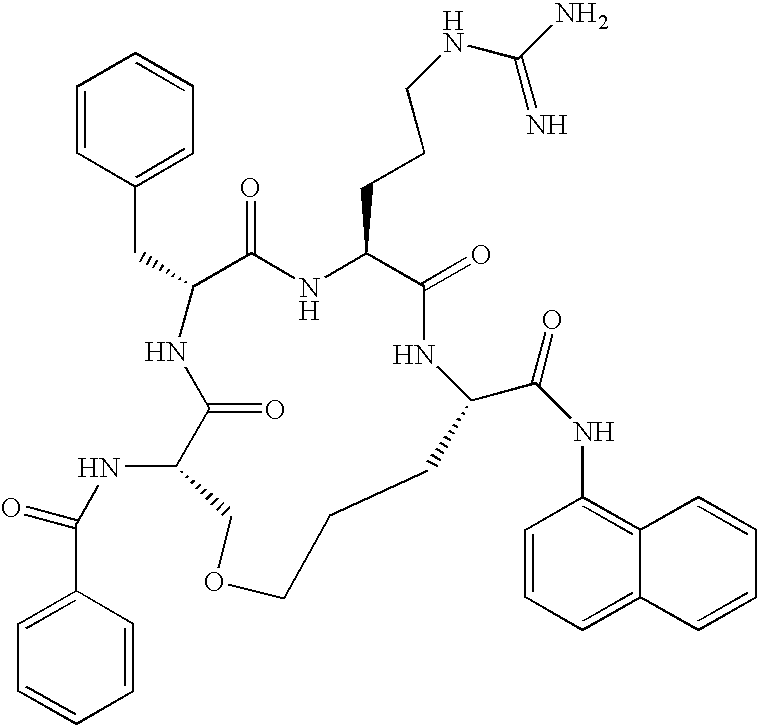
N(C1C(=O)NC(CC2=CC=CC=C2)C(=O)NC(CCCNC(N)=N)C(=O)NC(C(NC2=C3C(=CC=C2)C=CC=C3)=O)CCCOC1)C(=O)C1=CC=CC=C1
